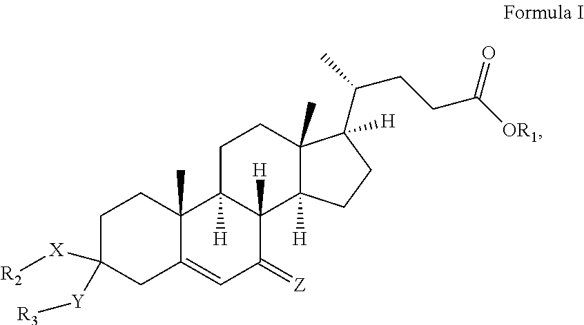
C1C([X][R2])([Y][R3])CC2=CC(=[Z])C3([H])C([H])(C2(C)C1)CCC1(C)C3([H])CCC1(C(CCC([OR1])=O)C)[H]
